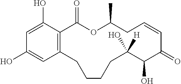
C1(O)=CC2=C(C(O)=C1)C(=O)OC(C)CC=CC(=O)C(O)C(O)([H])CCCC2
